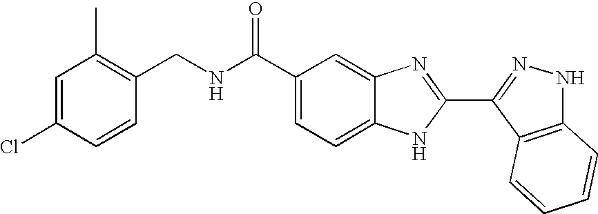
C1(C(NCC2=C(C)C=C(Cl)C=C2)=O)=CC=C2C(=C1)N=C(C1=NNC3=C1C=CC=C3)N2
